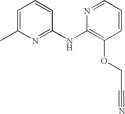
C1=C(C)N=C(NC2=C(OCC#N)C=CC=N2)C=C1
